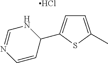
C1=C(C)SC(C2NC=NC=C2)=C1.Cl
